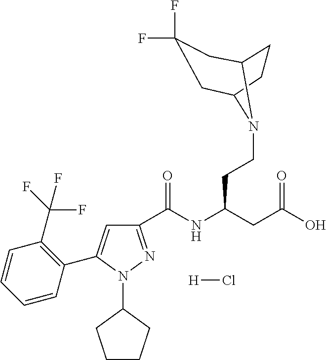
[H]Cl.C1(C(NC(CC(O)=O)CCN2C3CCC2CC(F)(F)C3)=O)=NN(C2CCCC2)C(C2=C(C(F)(F)F)C=CC=C2)=C1
